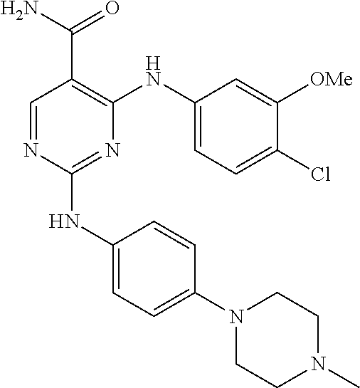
C1(NC2=CC=C(N3CCN(C)CC3)C=C2)=NC(NC2=CC=C(Cl)C([OMe])=C2)=C(C(N)=O)C=N1
